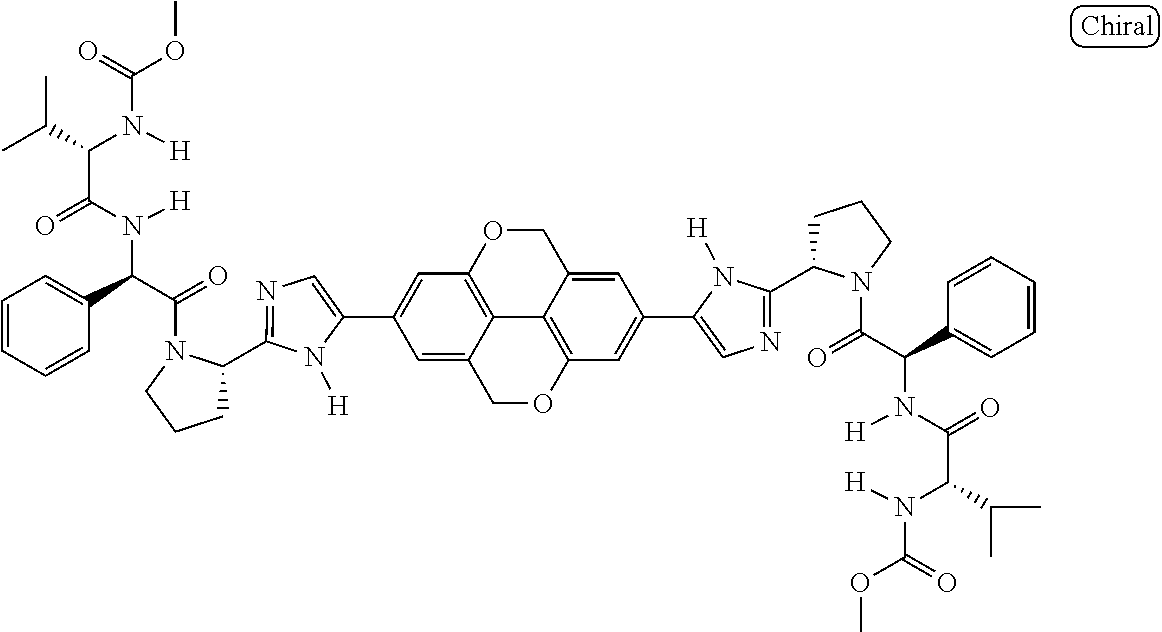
C1(C2=CC3=C4C(=C2)COC2=C4C(=CC(C4=CN=C(C5CCCN5C(=O)C(C5=CC=CC=C5)N([H])C(=O)C(N(C(OC)=O)[H])C(C)C)N4[H])=C2)CO3)=CN=C(C2CCCN2C(=O)C(C2=CC=CC=C2)N([H])C(=O)C(N(C(=O)OC)[H])C(C)C)N1[H]
